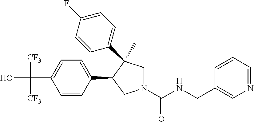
C(C1=CC=C(C2CN(C(NCC3=CN=CC=C3)=O)CC2(C)C2=CC=C(F)C=C2)C=C1)(O)([CF3])[CF3]
